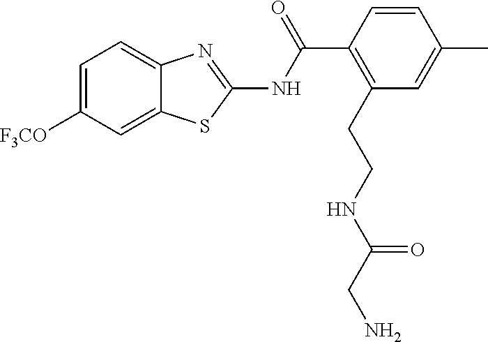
C1=C([F3CO])C=C2C(=C1)N=C(NC(C1=C(CCNC(CN)=O)C=C(C)C=C1)=O)S2
